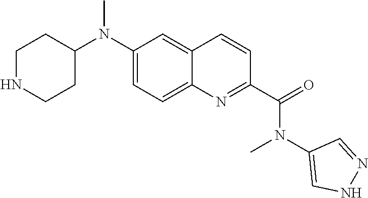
C1NCCC(N(C2=CC=C3C(=C2)C=CC(C(=O)N(C2=CNN=C2)C)=N3)C)C1
